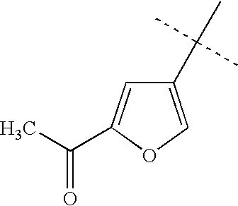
C1(C(C)(C)C)=COC(C(C)=O)=C1
